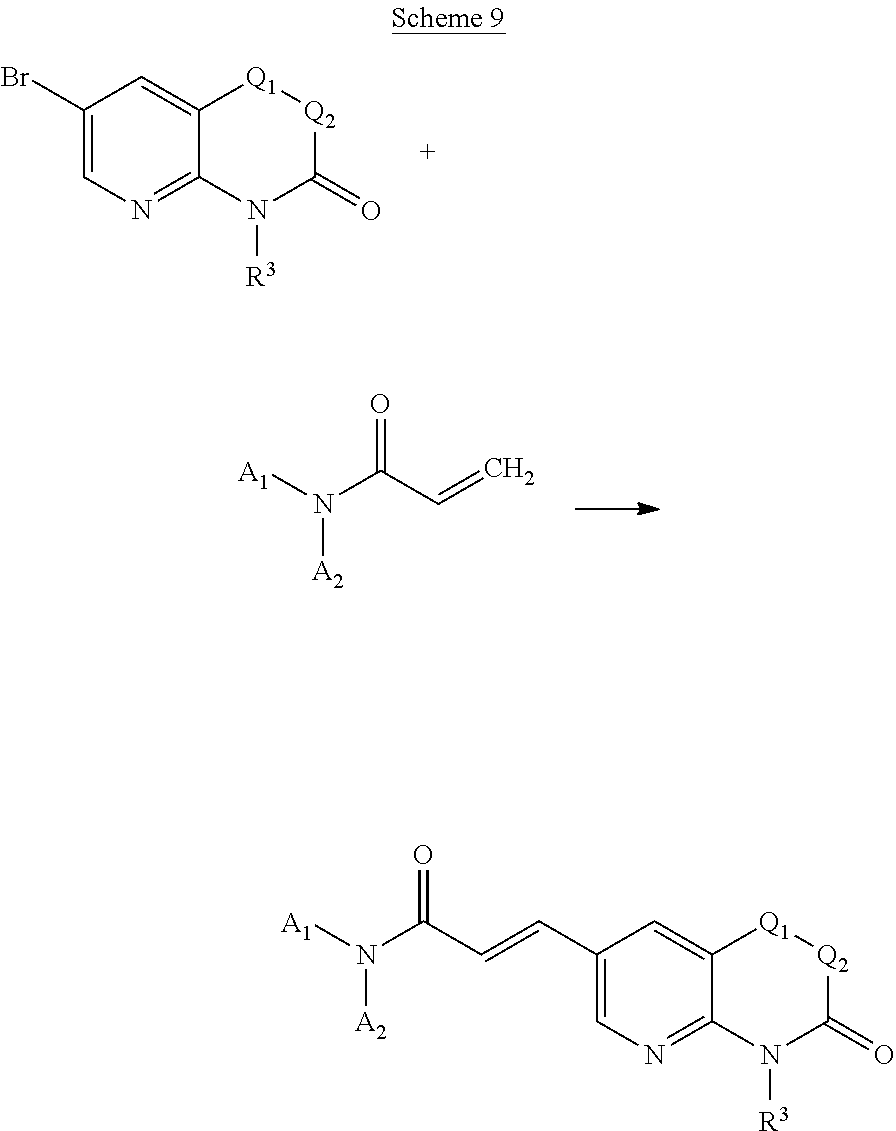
[Q2]1C(=O)N([R3])C2=NC=C(Br)C=C2[Q1]1.N([A2])(C(=O)C=C)[A1].N1([R3])C(=O)[Q2][Q1]C2=CC(C=CC(N([A2])[A1])=O)=CN=C12
